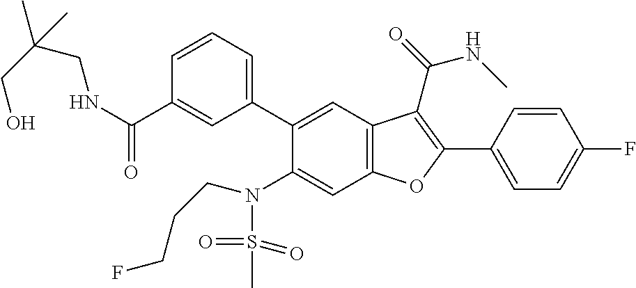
C1=CC=C(C2=CC3=C(C=C2N(S(C)(=O)=O)CCCF)OC(C2=CC=C(F)C=C2)=C3C(NC)=O)C=C1C(NCC(C)(CO)C)=O
